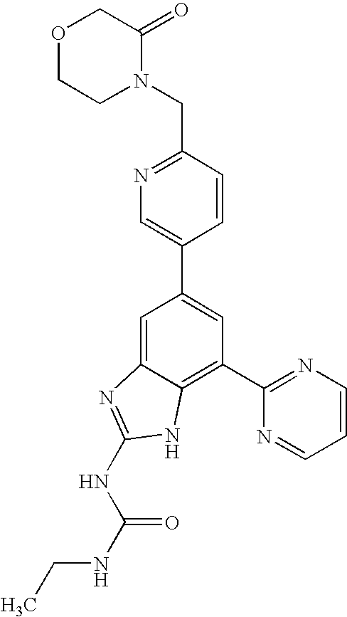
N1(CC2=NC=C(C3=CC(C4=NC=CC=N4)=C4C(=C3)N=C(NC(NCC)=O)N4)C=C2)C(=O)COCC1
